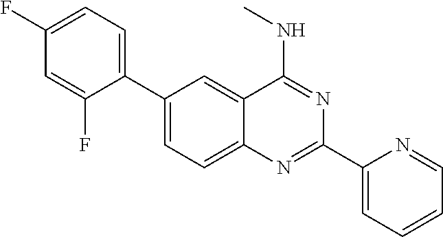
C1(C2=CC=C(F)C=C2F)=CC=C2C(=C1)C(NC)=NC(C1=CC=CC=N1)=N2
